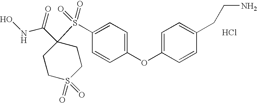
C1CS(=O)(=O)CCC1(C(=O)NO)S(C1=CC=C(OC2=CC=C(CCN)C=C2)C=C1)(=O)=O.Cl
